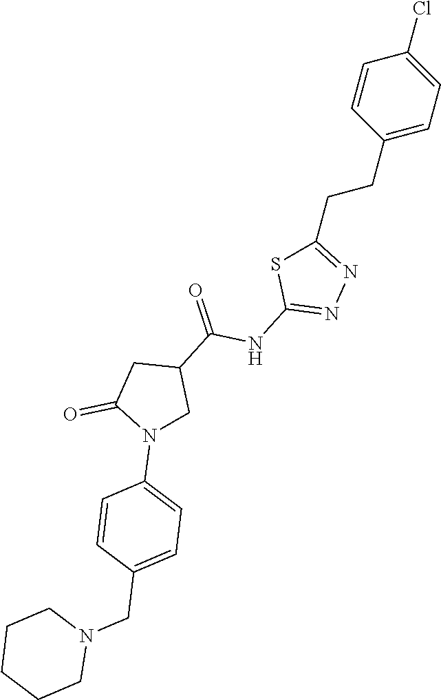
C1=CC(CCC2=NN=C(NC(=O)C3CC(=O)N(C4=CC=C(CN5CCCCC5)C=C4)C3)S2)=CC=C1Cl
